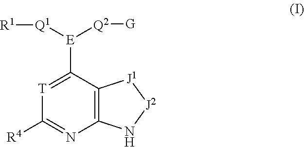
C12=C(C([E]([Q1][R1])[Q2][G])=[T]C([R4])=N1)[J1][J2]N2
